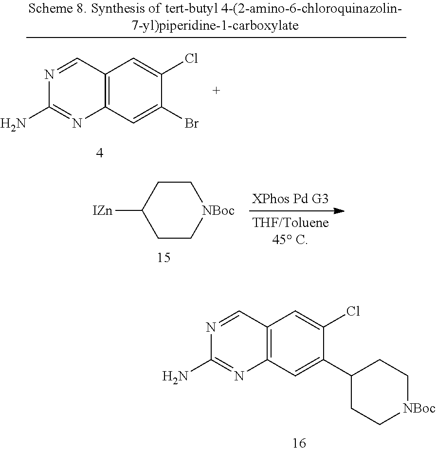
C12=C(C=C(C3CC[NBoc]CC3)C(Cl)=C1)N=C(N)N=C2.C1C[NBoc]CCC1[IZn].C12=C(C=C(Br)C(Cl)=C1)N=C(N)N=C2
